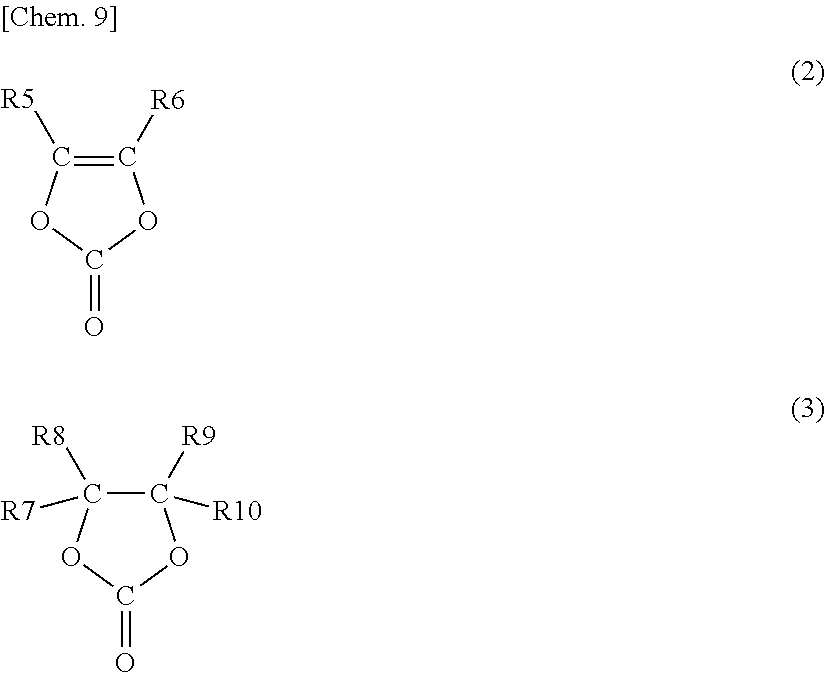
C1([R6])=C([R5])OC(=O)O1.C1([R9])([R10])C([R8])([R7])OC(=O)O1
